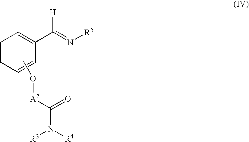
C1=CC=CC(C(=N[R5])[H])=C1.CO[A2]C(=O)N([R3])[R4]
